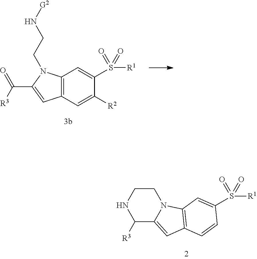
N1C([R3])C2=CC3=C(N2CC1)C=C(S([R1])(=O)=O)C=C3.C12=C(N(CCN[G2])C(C([R3])=O)=C1)C=C(S([R1])(=O)=O)C([R2])=C2
